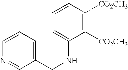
C1(CNC2=CC=CC([CO2CH3])=C2[CO2CH3])=CC=CN=C1
